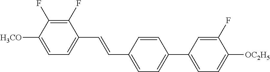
C1(F)=C(F)C([H3CO])=CC=C1C=CC1=CC=C(C2=CC=C([OC2H5])C(F)=C2)C=C1
